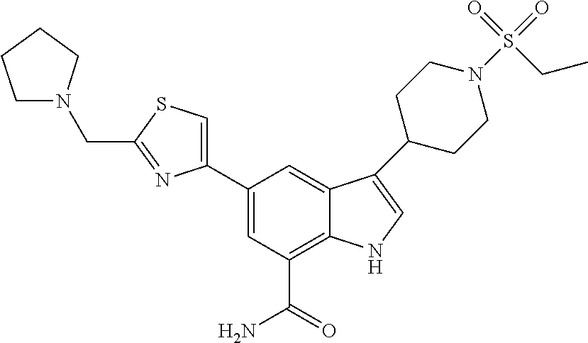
C1=C(C2=CSC(CN3CCCC3)=N2)C=C2C(=C1C(=O)N)NC=C2C1CCN(S(=O)(=O)CC)CC1
